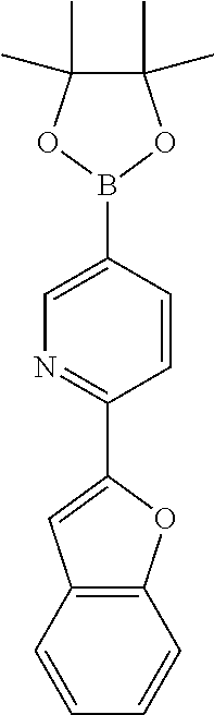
C1(C2=NC=C(B3OC(C)(C)C(C)(C)O3)C=C2)=CC2=C(O1)C=CC=C2
